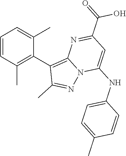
C1=CC(C)=C(C2=C3N(N=C2C)C(NC2=CC=C(C)C=C2)=CC(C(=O)O)=N3)C(C)=C1
